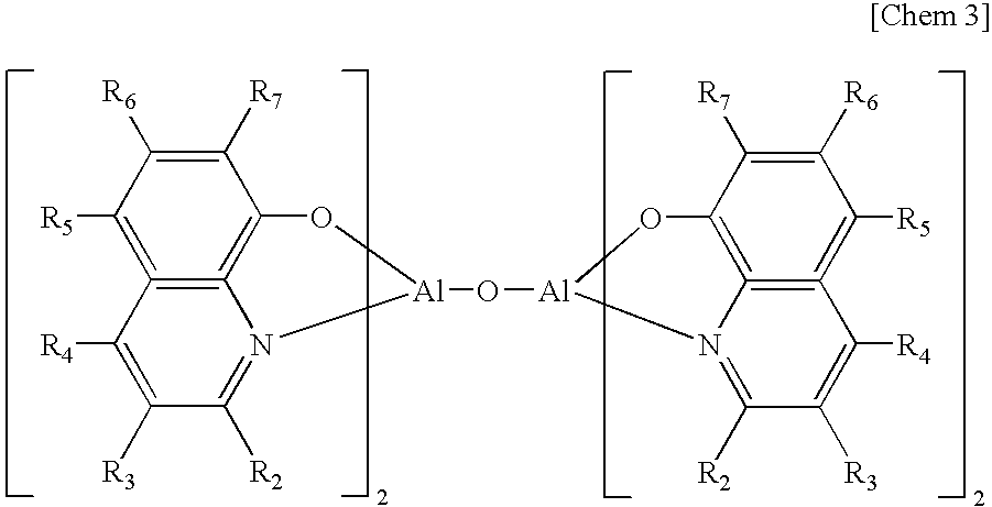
C1([R7])=C([R6])C([R5])=C2=C3=C1O[Al](O[Al]1N4=C([R2])C([R3])=C([R4])C5=C([R5])C([R6])=C([R7])C(=C=54)O1)N3=C([R2])C([R3])=C2[R4]
